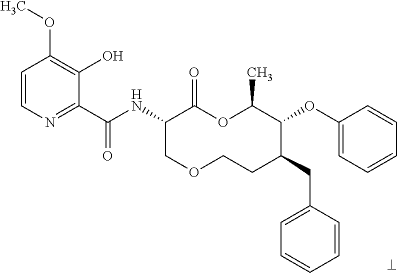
C1(C(NC2COCCC(CC3=CC=CC=C3)C(OC3=CC=CC=C3)C(C)OC2=O)=O)=NC=CC(OC)=C1O
